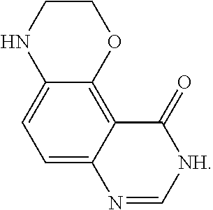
C1NC2=CC=C3C(=C2OC1)C(=O)[NH]C=N3
